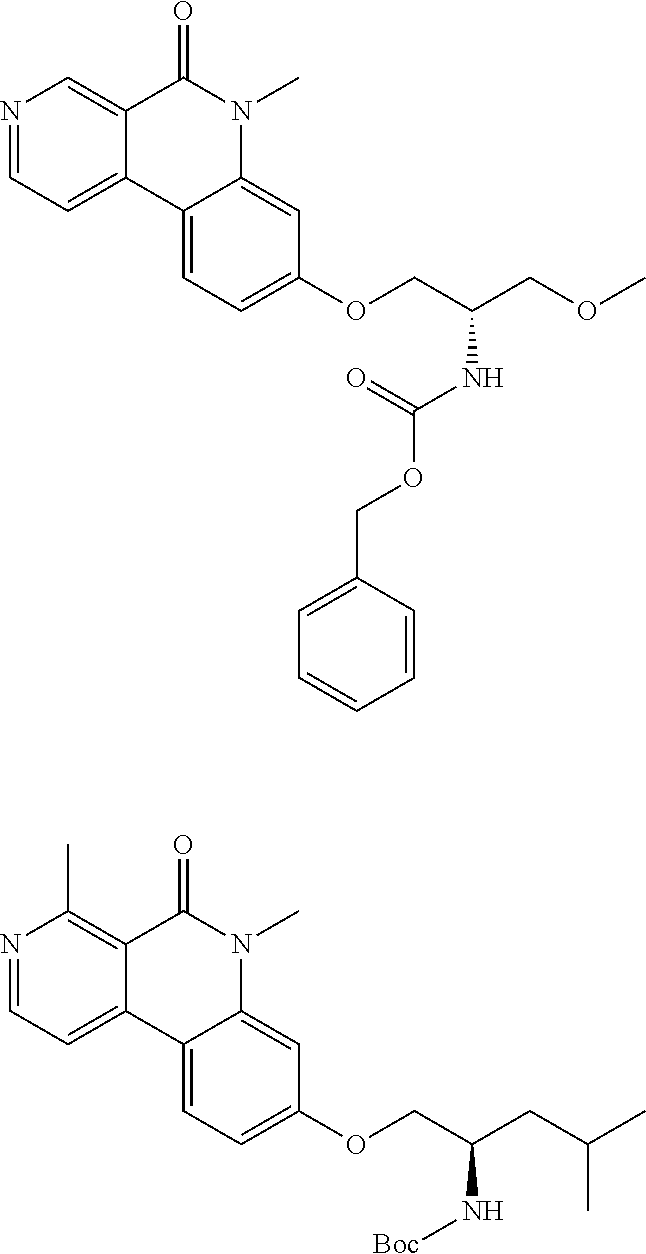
N1=CC=C2C(=C1)C(=O)N(C)C1=CC(OCC(COC)NC(OCC3=CC=CC=C3)=O)=CC=C21.N1=CC=C2C(=C1C)C(=O)N(C)C1=CC(OCC(CC(C)C)N[Boc])=CC=C21
